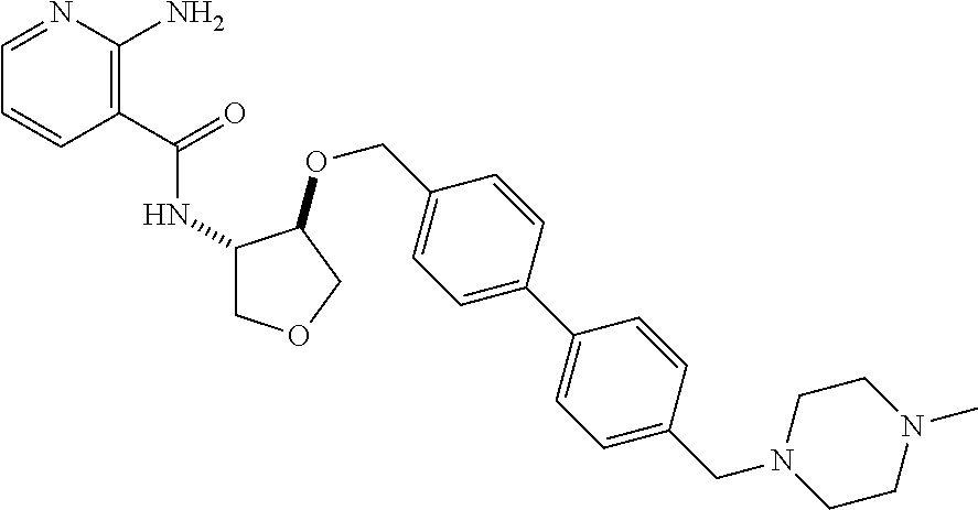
C1=NC(N)=C(C(=O)NC2COCC2OCC2=CC=C(C3=CC=C(CN4CCN(C)CC4)C=C3)C=C2)C=C1
